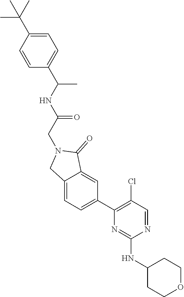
N1=CC(Cl)=C(C2=CC=C3C(=C2)C(=O)N(CC(=O)NC(C)C2=CC=C(C(C)(C)C)C=C2)C3)N=C1NC1CCOCC1
